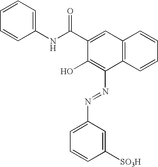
C1=CC=C(NC(C2=CC3=C(C(N=NC4=CC=CC([SO3H])=C4)=C2O)C=CC=C3)=O)C=C1
